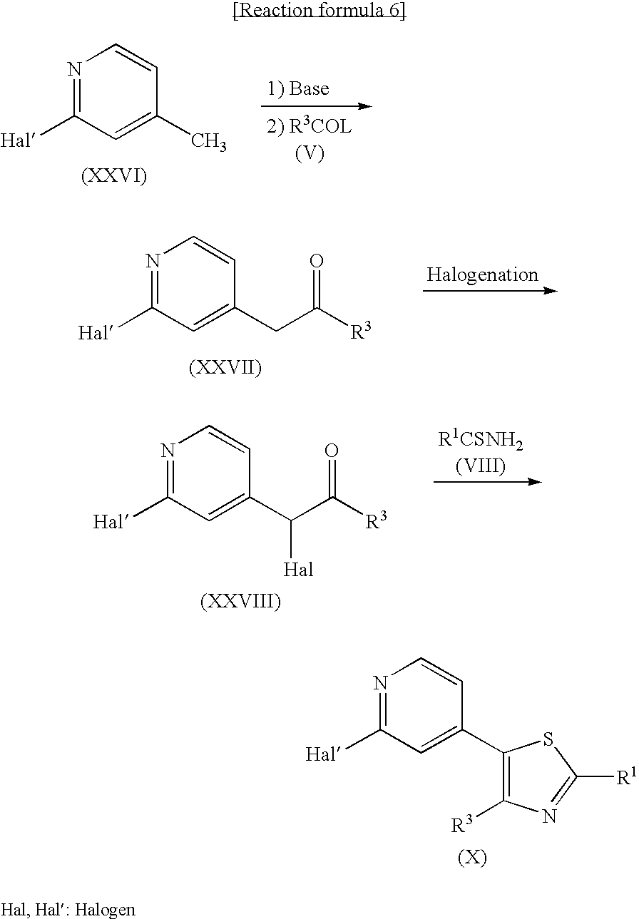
N1=C([Hal])C=C(C)C=C1.N1=C([Hal])C=C(CC([R3])=O)C=C1.N1=C([Hal])C=C(C(C([R3])=O)[Hal])C=C1.N1=C([Hal])C=C(C2=C([R3])N=C([R1])S2)C=C1
